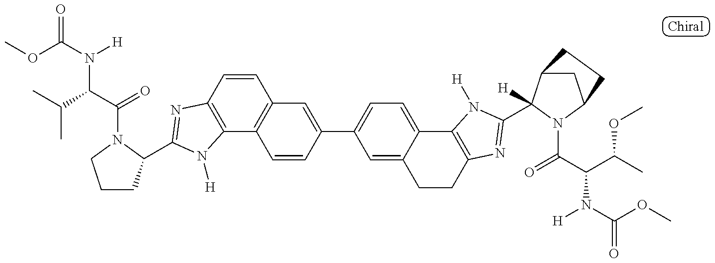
C1CC(C2=NC3=C(C4=C(C=C3)C=C(C3=CC=C5C(=C3)CCC3=C5N([H])C(C5([H])C6CC(N5C(C(C(C)OC)N(C(OC)=O)[H])=O)CC6)=N3)C=C4)N2[H])N(C(C(C(C)C)N(C(OC)=O)[H])=O)C1
